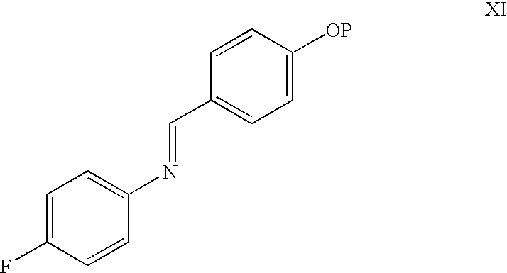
C1=C(F)C=CC(N=CC2=CC=C([OP])C=C2)=C1
